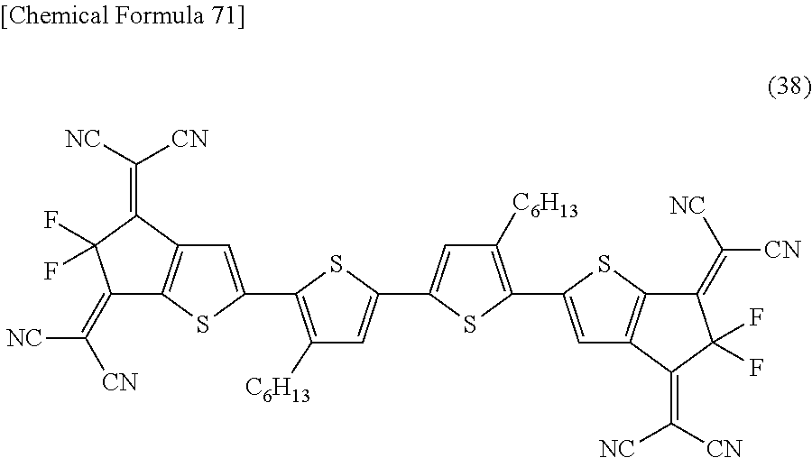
C12=C(C(=C([NC])[CN])C(F)(F)C1=C([CN])[NC])C=C(C1=C([C6H13])C=C(C3=CC([C6H13])=C(C4=CC5=C(C(=C([NC])[CN])C(F)(F)C5=C([CN])[NC])S4)S3)S1)S2
